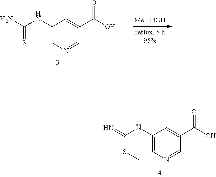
NC(NC1=CN=CC(C(O)=O)=C1)=S.N=C(NC1=CN=CC(C(O)=O)=C1)SC
